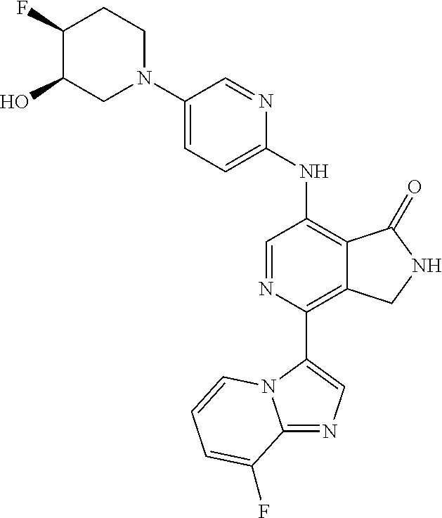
C12=NC=C(C3=C4C(=C(NC5=CC=C(N6CCC(F)C(O)C6)C=N5)C=N3)C(=O)NC4)N1C=CC=C2F
